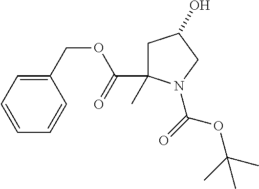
C1C(C(=O)OCC2=CC=CC=C2)(C)N(C(=O)OC(C)(C)C)CC1O
